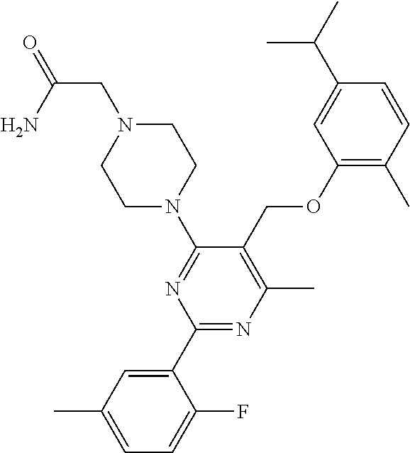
C1(OCC2=C(C)N=C(C3=CC(C)=CC=C3F)N=C2N2CCN(CC(=O)N)CC2)=C(C)C=CC(C(C)C)=C1
